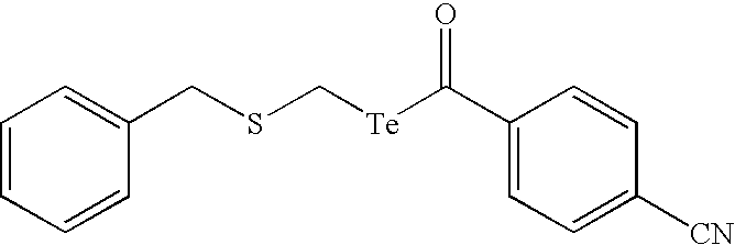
C1(CSC[Te]C(C2=CC=C([CN])C=C2)=O)=CC=CC=C1
